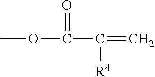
COC(C(=C)[R4])=O
